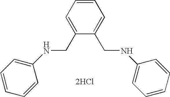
C1=CC=C(CNC2=CC=CC=C2)C(CNC2=CC=CC=C2)=C1.[2HCl]
